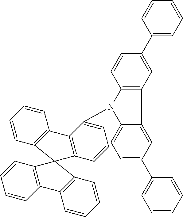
C1=CC2=C(C=C1)C1=C(C=CC=C1N1C3=C(C4=CC(C5=CC=CC=C5)=CC=C14)C=C(C1=CC=CC=C1)C=C3)C21C2=C(C=CC=C2)C2=C1C=CC=C2
